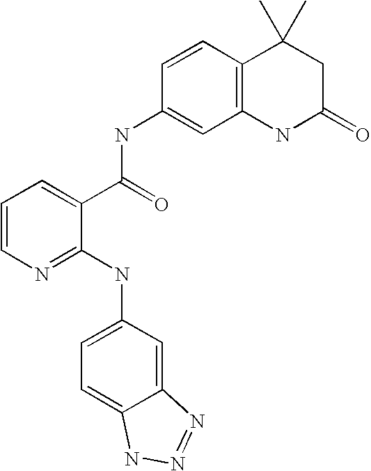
C1=CC(NC(C2=CC=CN=C2NC2=CC=C3C(=C2)N=NN3)=O)=CC2=C1C(C)(C)CC(=O)N2
